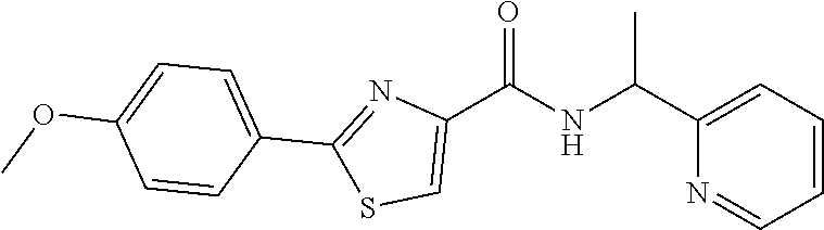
C1(C(NC(C2=CC=CC=N2)C)=O)=CSC(C2=CC=C(OC)C=C2)=N1
